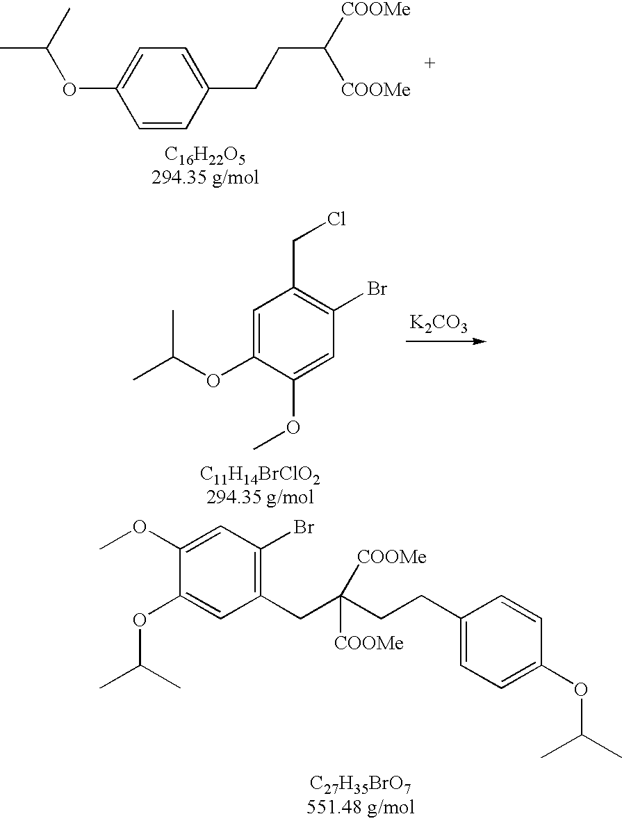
CC(C)OC1=CC=C(CCC([COOMe])[COOMe])C=C1.[K2CO3].C1=C(OC(C)C)C(OC)=CC(Br)=C1CCl.C1(OC(C)C)=CC(CC(CCC2=CC=C(OC(C)C)C=C2)([COOMe])[COOMe])=C(Br)C=C1OC
